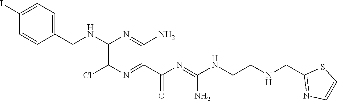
C1(CNC2=C(Cl)N=C(C(N=C(NCCNCC3=NC=CS3)N)=O)C(N)=N2)=CC=C(I)C=C1
